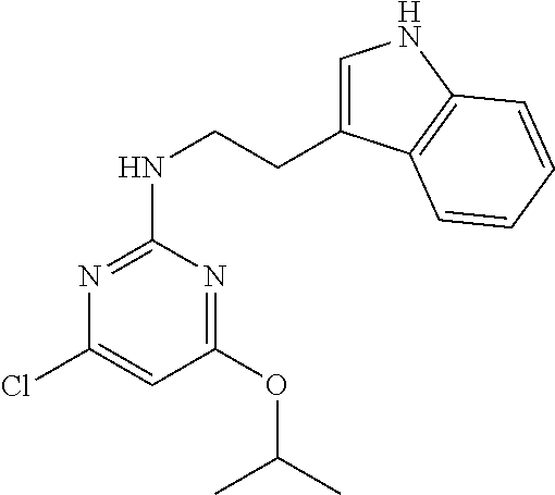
ClC1=CC(OC(C)C)=NC(NCCC2=CNC3=C2C=CC=C3)=N1
